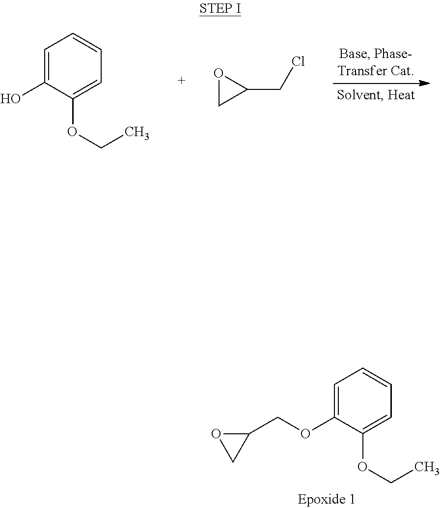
C1=C(O)C(OCC)=CC=C1.O1CC1CCl.C1=C(OCC2OC2)C(OCC)=CC=C1
